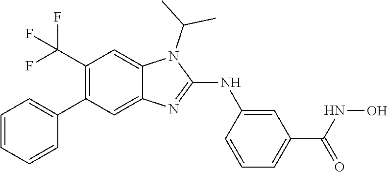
C1(C(F)(F)F)=C(C2=CC=CC=C2)C=C2C(=C1)N(C(C)C)C(NC1=CC(C(=O)NO)=CC=C1)=N2
